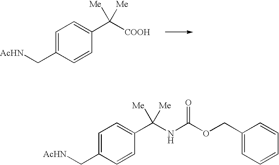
C1=C(C[AcHN])C=CC(C([COOH])([Me])[Me])=C1.C1=C(C[AcHN])C=CC(C(NC(OCC2=CC=CC=C2)=O)([Me])[Me])=C1
